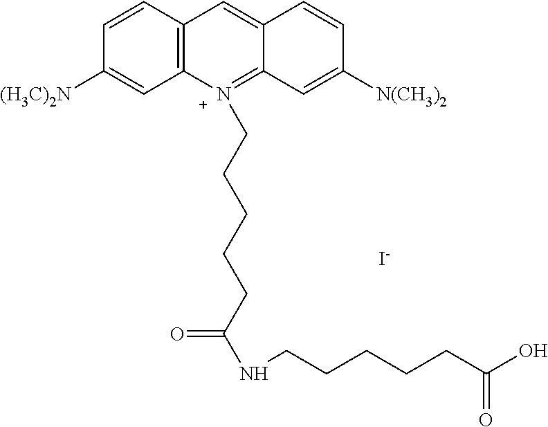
C12=C(C=CC([(H3C)2N])=C1)C=C1C(=[N+]2CCCCCC(=O)NCCCCCC(O)=O)C=C([N(CH3)2])C=C1.[I-]
